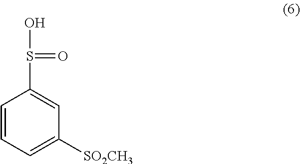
C1=CC=C([SO2CH3])C=C1S(O)=O
